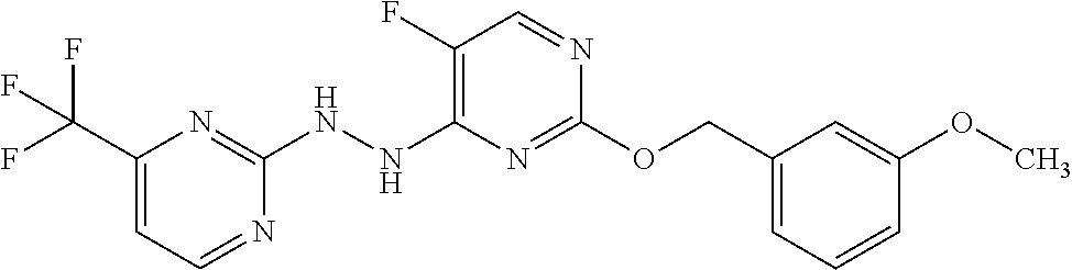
C1(NNC2=C(F)C=NC(OCC3=CC=CC(OC)=C3)=N2)=NC(C(F)(F)F)=CC=N1
